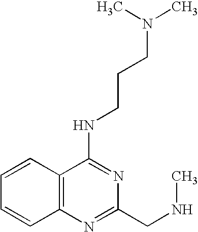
C12=C(N=C(CNC)N=C1NCCCN(C)C)C=CC=C2
